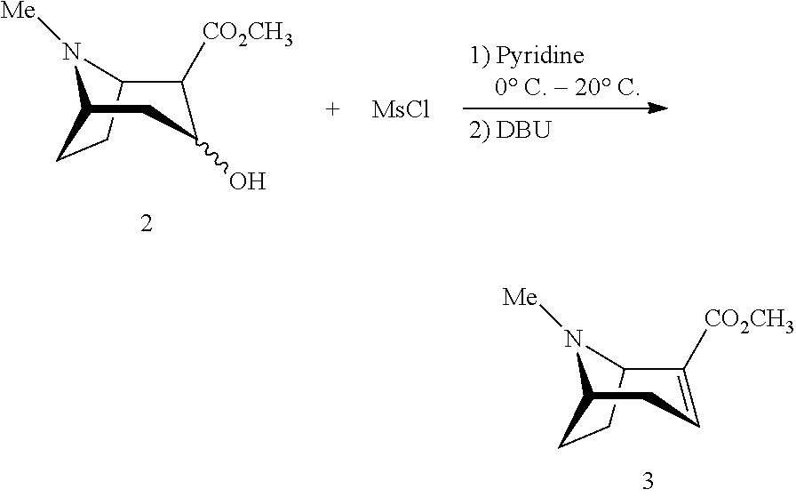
C12CCC(N1[Me])CC=C2[CO2CH3].C12CCC(N1[Me])CC(O)C2[CO2CH3].[MsCl]
